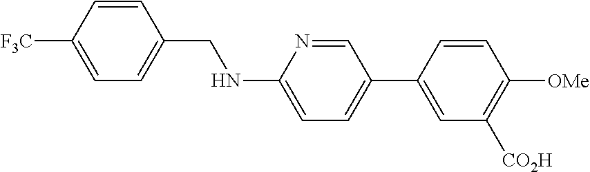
C1=CC(CNC2=CC=C(C3=CC([CO2H])=C([OMe])C=C3)C=N2)=CC=C1[F3C]
